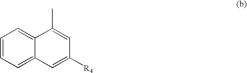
C1=CC=C2C(=C1)C(C)=CC([R4])=C2
